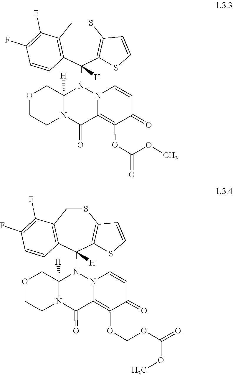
C1=CC(F)=C(F)C2=C1C([H])(N1N3C(=C(OCOC(=O)OC)C(=O)C=C3)C(=O)N3C1([H])COCC3)C1=C(SC2)C=CS1.C12=C(C(F)=C(F)C=C1)CSC1=C(C2(N2C3([H])COCCN3C(=O)C3=C(OC(OC)=O)C(=O)C=CN23)[H])SC=C1
